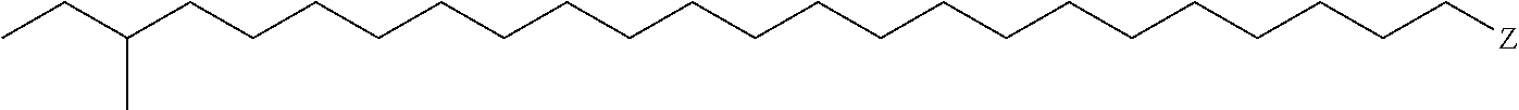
C(CCCCCCCCCCCCCCCCCCC[Z])CC(CC)C
